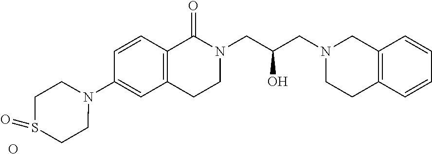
C1=CC2=C(C=C1N1CCS(=O)CC1)CCN(CC(CN1CCC3=C(C1)C=CC=C3)O)C2=O.O
